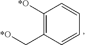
C1([*O])=C(C[*O])C=CC=C1
